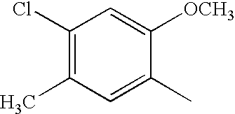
C1(Cl)=C(C)C=C(C)C([OCH3])=C1
